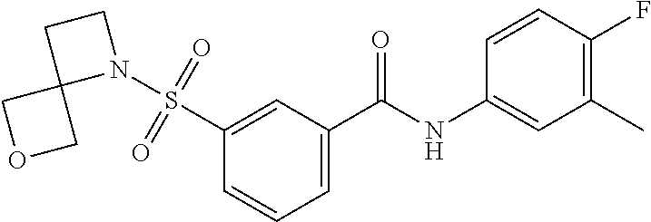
C1=C(C(NC2=CC(C)=C(F)C=C2)=O)C=C(S(=O)(=O)N2CCC23COC3)C=C1
